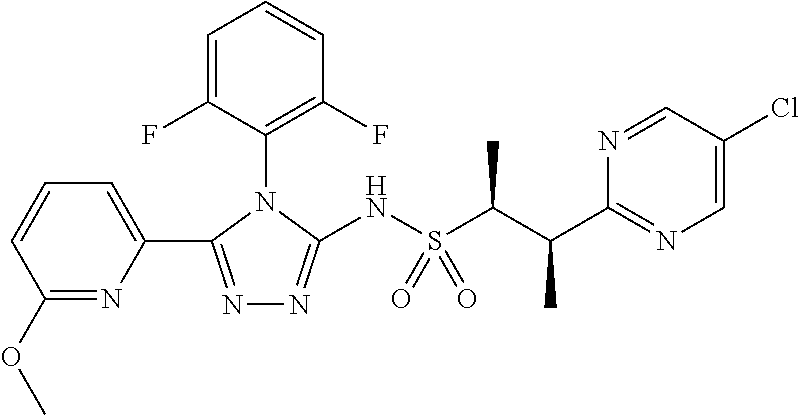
C1(N2C(NS(C(C(C3=NC=C(Cl)C=N3)C)C)(=O)=O)=NN=C2C2=CC=CC(OC)=N2)=C(F)C=CC=C1F
